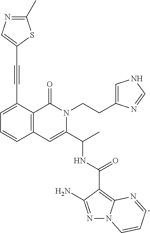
C1=C(C#CC2=CN=C(C)S2)C2=C(C=C1)C=C(C(C)NC(C1=C3N(N=C1N)C=CC=N3)=O)N(CCC1=CNC=N1)C2=O
